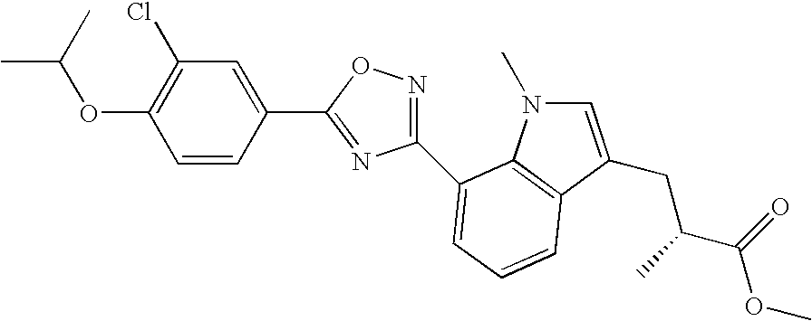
C1(OC(C)C)=C(Cl)C=C(C2=NC(C3=CC=CC4=C3N(C)C=C4CC(C(=O)OC)C)=NO2)C=C1
